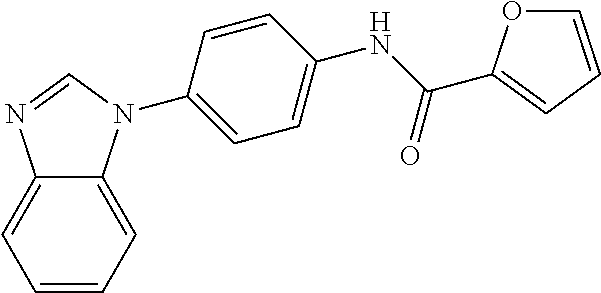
C12=CC=CC=C1N(C1=CC=C(NC(=O)C3=CC=CO3)C=C1)C=N2
